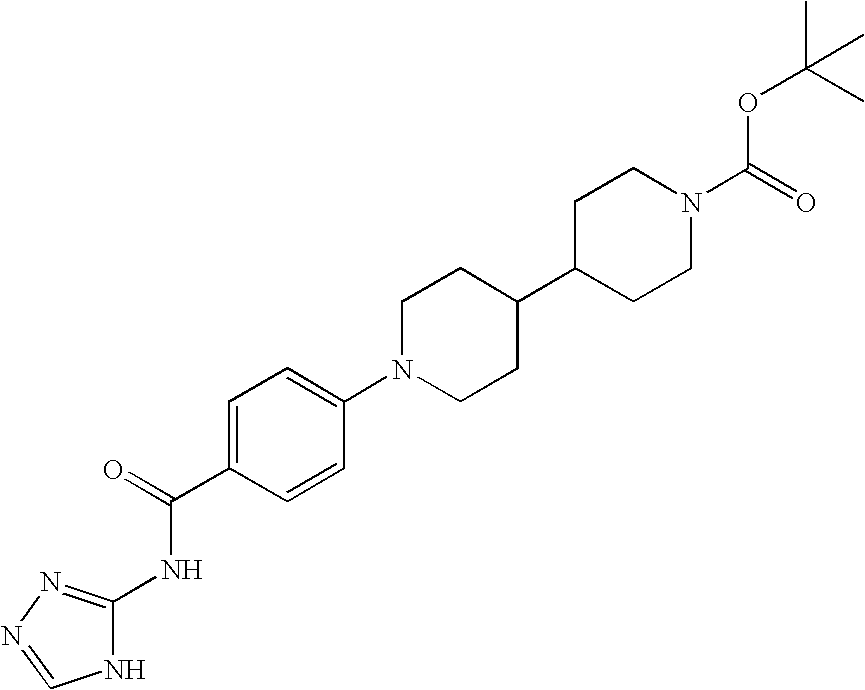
C1=C(C(=O)NC2=NN=CN2)C=CC(N2CCC(C3CCN(C(=O)OC(C)(C)C)CC3)CC2)=C1
